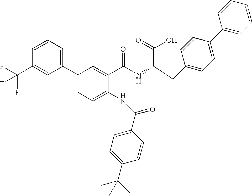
C1=C(C2=CC=CC(C(F)(F)F)=C2)C=C(C(NC(CC2=CC=C(C3=CC=CC=C3)C=C2)C(=O)O)=O)C(NC(=O)C2=CC=C(C(C)(C)C)C=C2)=C1
